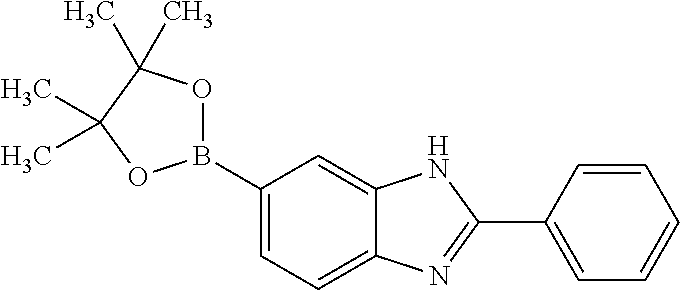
C1(B2OC(C)(C)C(C)(C)O2)=CC=C2C(=C1)NC(C1=CC=CC=C1)=N2
